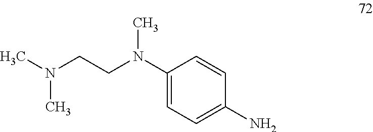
N(C1=CC=C(N)C=C1)(CCN(C)C)C
